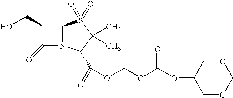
C1(CO)C(=O)N2C1S(=O)(=O)C(C)(C)C2C(=O)OCOC(OC1COCOC1)=O
